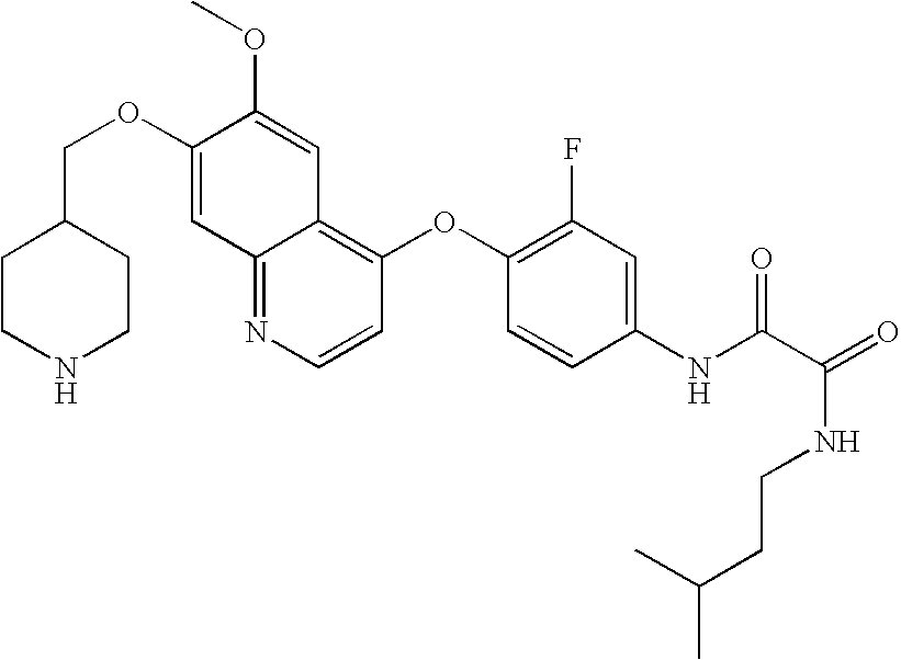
C(OC1=CC2=NC=CC(OC3=C(F)C=C(NC(C(NCCC(C)C)=O)=O)C=C3)=C2C=C1OC)C1CCNCC1
